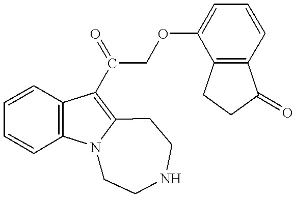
C1=CC2=C(C=C1)C(C(COC1=CC=CC3=C1CCC3=O)=O)=C1N2CCNCC1
